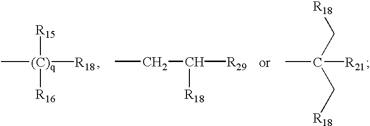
C[(C)q]([R18])([R15])[R16].C(C([R29])[R18])C.[R18]CC(C[R18])(C)[R21]
